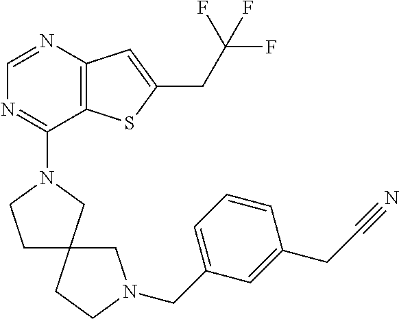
C1=NC2=C(C(N3CCC4(C3)CCN(CC3=CC=CC(CC#N)=C3)C4)=N1)SC(CC(F)(F)F)=C2
